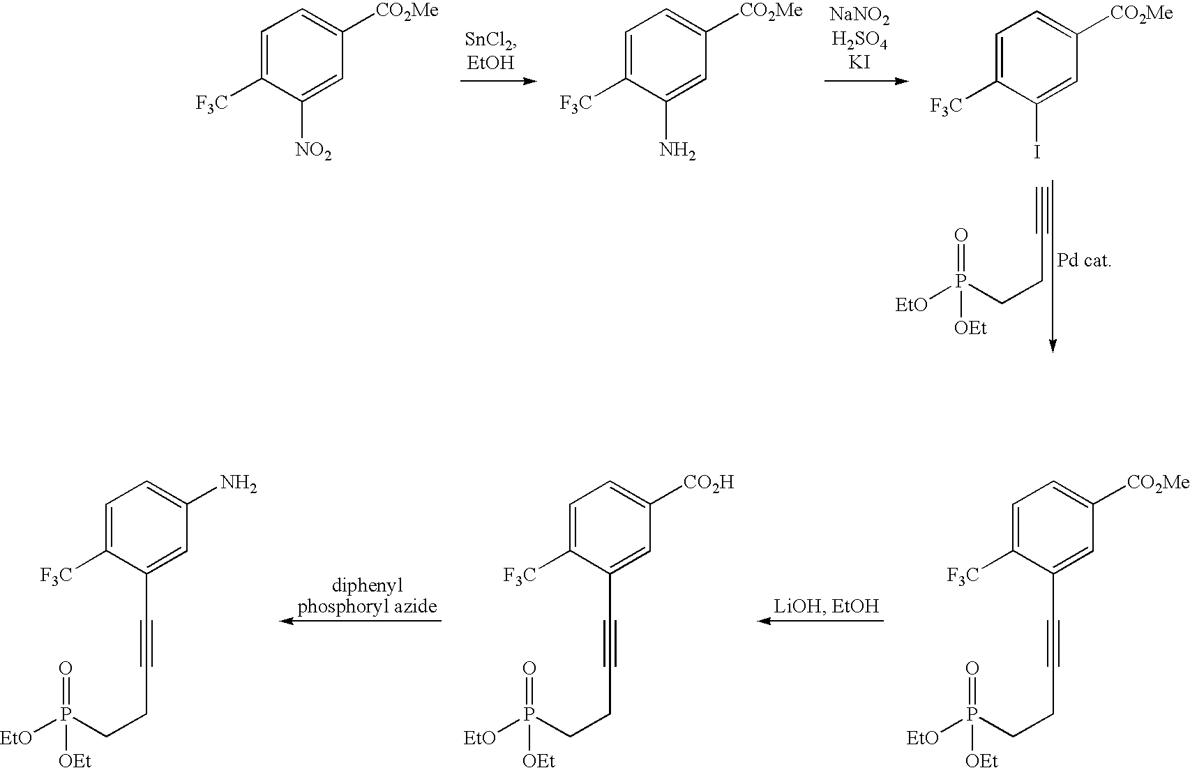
C1=C([F3C])C([NO2])=CC([CO2Me])=C1.C1=C([F3C])C(N)=CC([CO2Me])=C1.C1=C([F3C])C(I)=CC([CO2Me])=C1.O=P(CCC#C)([EtO])[OEt].C1=C([F3C])C(C#CCCP([EtO])(=O)[OEt])=CC([CO2Me])=C1.C1=C([F3C])C(C#CCCP([EtO])(=O)[OEt])=CC([CO2H])=C1.C1=C([F3C])C(C#CCCP([EtO])(=O)[OEt])=CC(N)=C1
